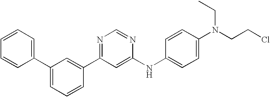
C1=CC=C(C2=CC=CC(C3=NC=NC(NC4=CC=C(N(CC)CCCl)C=C4)=C3)=C2)C=C1
